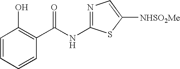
C1=CC=CC(C(NC2=NC=C([NHSO2Me])S2)=O)=C1O
